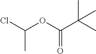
C(OC(C(C)(C)C)=O)(Cl)C
